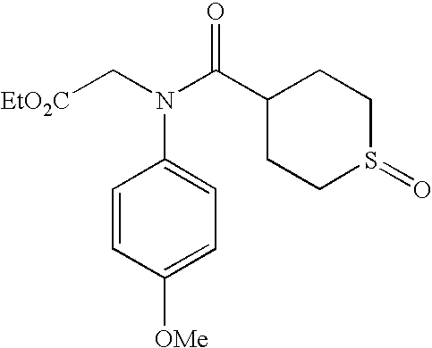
[EtO2C]CN(C(C1CCS(=O)CC1)=O)C1=CC=C([OMe])C=C1
